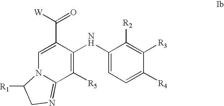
C1=C(C([W])=O)C(NC2=CC=C([R4])C([R3])=C2[R2])=C([R5])C2=NCC([R1])N12
